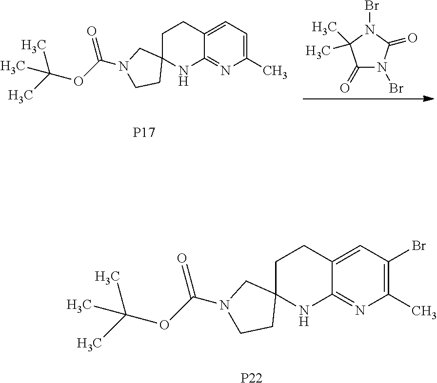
C12=CC=C(C)N=C1NC1(CC2)CN(C(OC(C)(C)C)=O)CC1.C1(=O)N(Br)C(=O)N(Br)C1(C)C.[P17].C12=CC(Br)=C(C)N=C1NC1(CC2)CN(C(OC(C)(C)C)=O)CC1.[P22]
